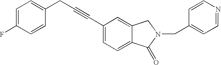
C(C1=CC=C2C(=C1)CN(CC1=CC=NC=C1)C2=O)#CCC1=CC=C(F)C=C1
